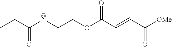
[OMe]C(C=CC(OCCNC(CC)=O)=O)=O
